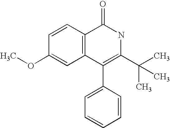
C1=CC2=C(C=C1OC)C(C1=CC=CC=C1)=C(C(C)(C)C)NC2=O
